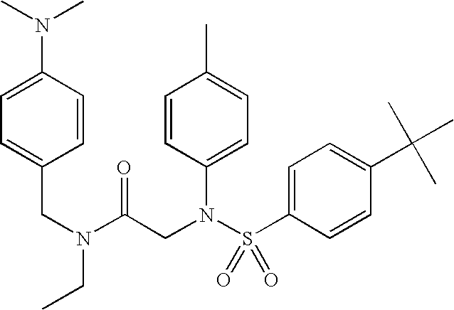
C1=CC(N(C)C)=CC=C1CN(CC)C(CN(S(C1=CC=C(C(C)(C)C)C=C1)(=O)=O)C1=CC=C(C)C=C1)=O
